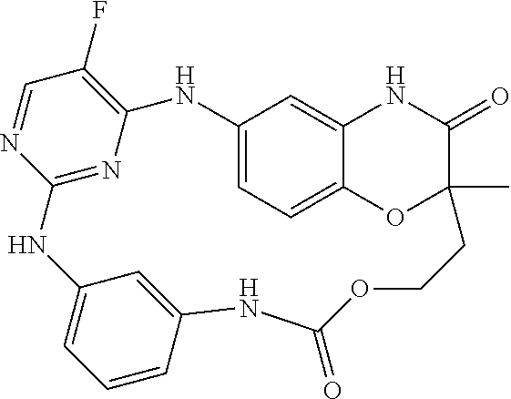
C12=NC(=C(F)C=N1)NC1=CC=C3C(=C1)NC(=O)C(C)(O3)CCOC(=O)NC1=CC(=CC=C1)N2
